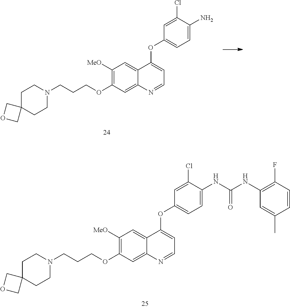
C1([MeO])=C(OCCCN2CCC3(CC2)COC3)C=C2C(=C1)C(OC1=CC=C(N)C(Cl)=C1)=CC=N2.C1([MeO])=C(OCCCN2CCC3(CC2)COC3)C=C2C(=C1)C(OC1=CC=C(NC(NC3=C(F)C=CC(C)=C3)=O)C(Cl)=C1)=CC=N2
